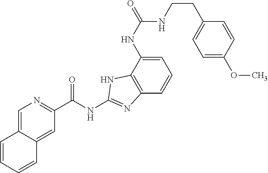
C1=C(NC(NCCC2=CC=C(OC)C=C2)=O)C2=C(C=C1)N=C(NC(C1=NC=C3C(=C1)C=CC=C3)=O)N2
